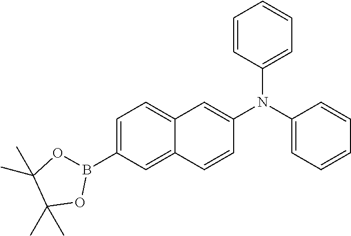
C1=C(B2OC(C)(C)C(C)(C)O2)C=C2C(=C1)C=C(N(C1=CC=CC=C1)C1=CC=CC=C1)C=C2
